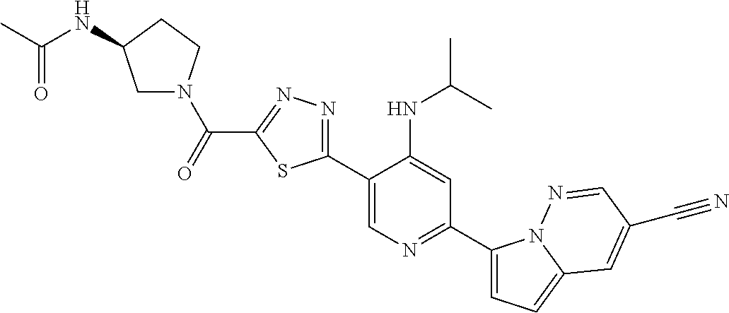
C1(C2=CN=C(C3=CC=C4N3N=CC(C#N)=C4)C=C2NC(C)C)=NN=C(C(=O)N2CC(NC(C)=O)CC2)S1
